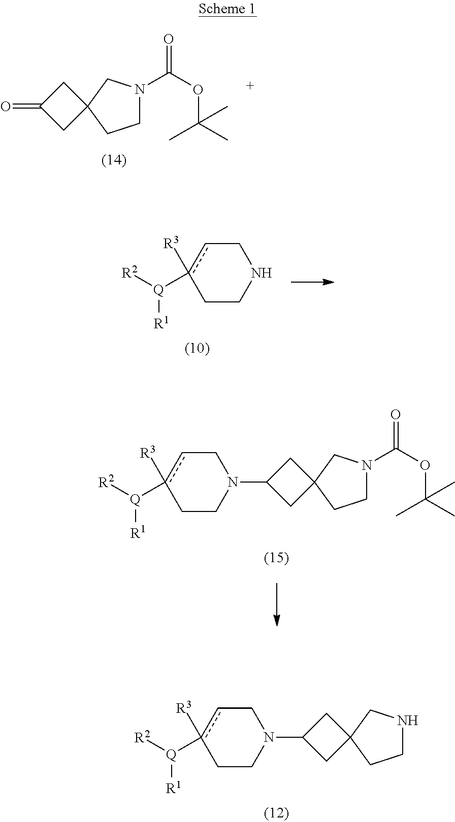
C1cc([Q]([R2])[R1])([R3])CCN1C1CC2(CN(C(OC(C)(C)C)=O)CC2)C1.C1N(C(OC(C)(C)C)=O)CC2(C1)CC(=O)C2.C1cc([Q]([R2])[R1])([R3])CCN1.C1cc([Q]([R2])[R1])([R3])CCN1C1CC2(CNCC2)C1
